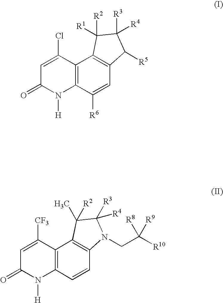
C1=C(Cl)C2=C(N([H])C1=O)C([R6])=CC1=C2C([R2])([R1])C([R3])([R4])C1[R5].C1=C([CF3])C2=C(N([H])C1=O)C=CC1=C2C([R2])(C)C([R3])([R4])N1CC([R10])([R8])[R9]
